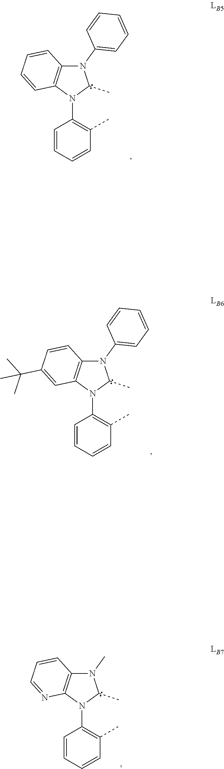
N1(C2=CC=CC=C2)C2=C(N(C3=C(C)C=CC=C3)C1C)C=CC=C2.N1(C2=CC=CC=C2)C2=C(N(C3=C(C)C=CC=C3)C1C)C=C(C(C)(C)C)C=C2.N1(C)C2=C(N(C3=C(C)C=CC=C3)C1C)N=CC=C2
